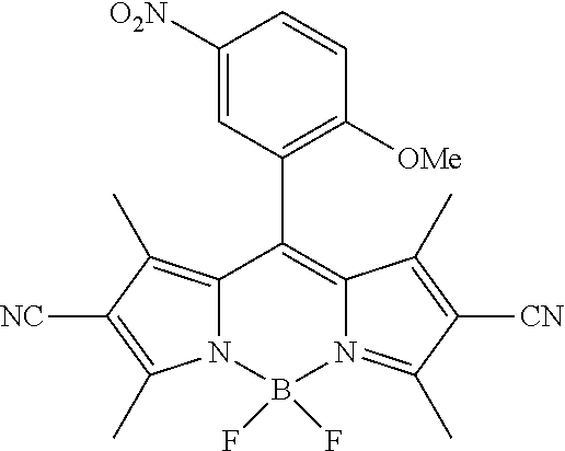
C1([O2N])=CC(C2=C3N(=C(C)C([CN])=C3C)B(F)(F)N3C2=C(C)C([NC])=C3C)=C([OMe])C=C1
